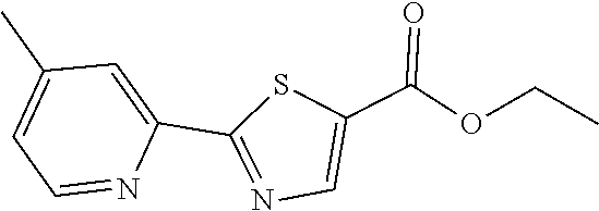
C1(C)=CC=NC(C2=NC=C(C(OCC)=O)S2)=C1
